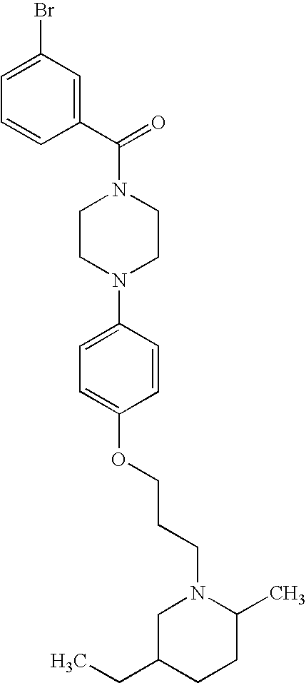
C1=CC(C(N2CCN(C3=CC=C(OCCCN4CC(CC)CCC4C)C=C3)CC2)=O)=CC(Br)=C1
